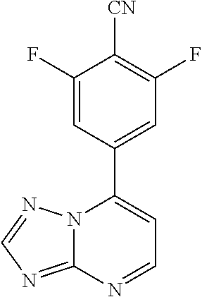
C12=NC=NN1C(C1=CC(F)=C([CN])C(F)=C1)=CC=N2
